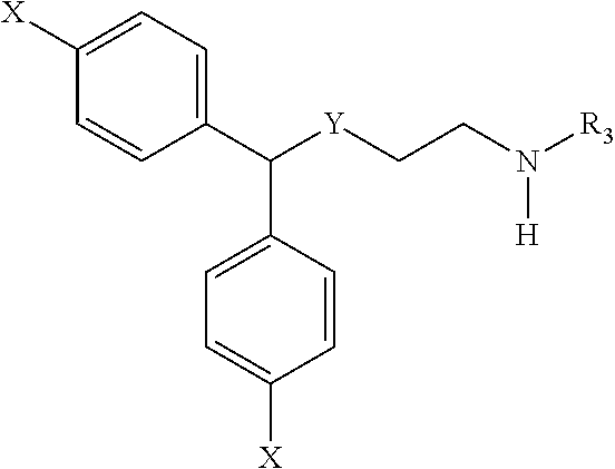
C1=CC([X])=CC=C1C([Y]CCN([R3])[H])C1=CC=C([X])C=C1
